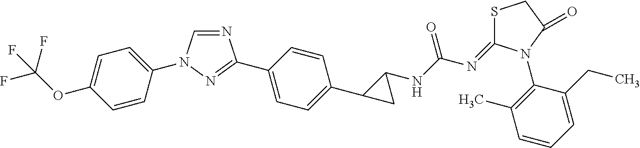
N1=CN(C2=CC=C(OC(F)(F)F)C=C2)N=C1C1=CC=C(C2CC2NC(N=C2SCC(=O)N2C2=C(C)C=CC=C2CC)=O)C=C1
